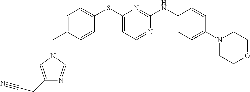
C1=C(CN2C=NC(CC#N)=C2)C=CC(SC2=CC=NC(NC3=CC=C(N4CCOCC4)C=C3)=N2)=C1
